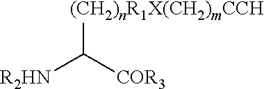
[COR3]C([R2HN])[(CH2)nR1X(CH2)mCCH]
